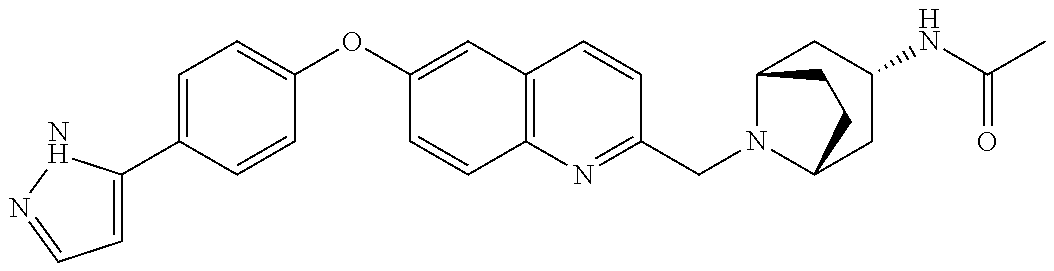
C1=C(C2=CC=C(OC3=CC4=C(C=C3)N=C(CN3C5CC(NC(=O)C)CC3CC5)C=C4)C=C2)NN=C1
